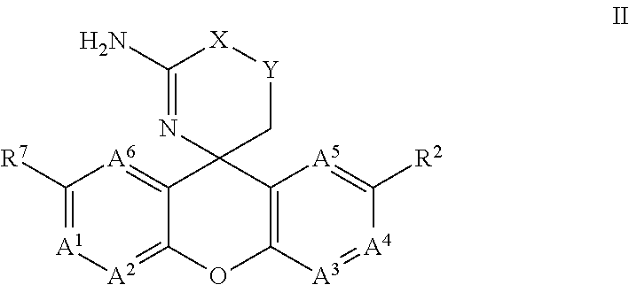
C1([R7])=[A1][A2]=C2C(=[A6]1)C1(C3=C(O2)[A3]=[A4]C([R2])=[A5]3)C[Y][X]C(N)=N1
